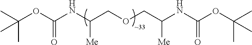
CC(OC(NC(COCC(NC(OC(C)(C)C)=O)[Me])[Me])=O)(C)C
